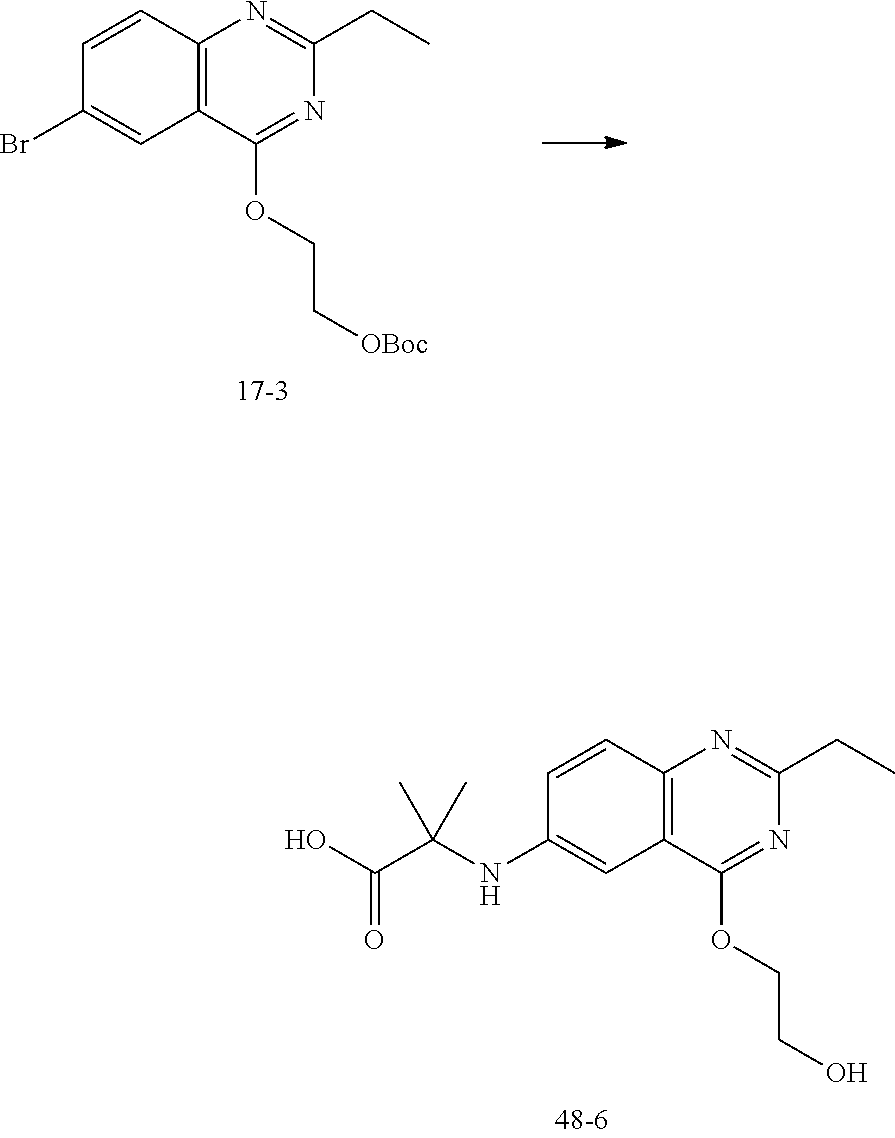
C12=C(C(OCCO)=NC(CC)=N1)C=C(NC(C(=O)O)(C)C)C=C2.C12=C(C(OCC[OBoc])=NC(CC)=N1)C=C(Br)C=C2
